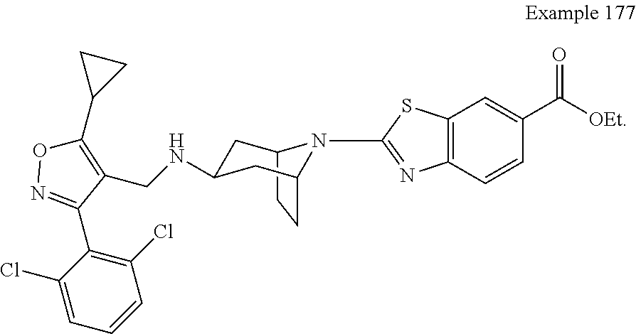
C12CCC(CC(NCC3=C(C4CC4)ON=C3C3=C(Cl)C=CC=C3Cl)C1)N2C1=NC2=C(C=C(C(=O)[OEt])C=C2)S1
